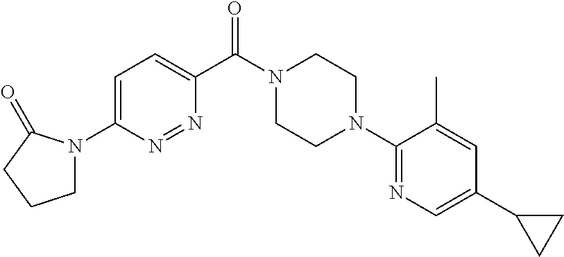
C1=C(N2CCCC2=O)N=NC(C(N2CCN(C3=NC=C(C4CC4)C=C3C)CC2)=O)=C1
